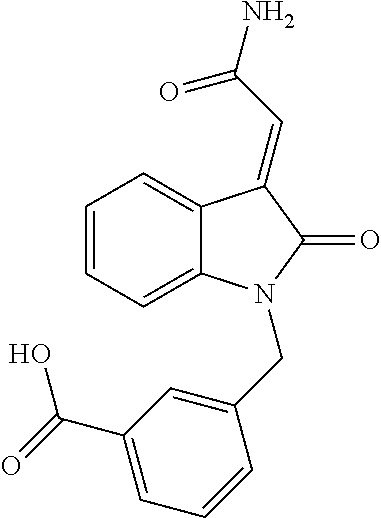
C12=CC=CC=C1N(CC1=CC(C(=O)O)=CC=C1)C(=O)C2=CC(N)=O
